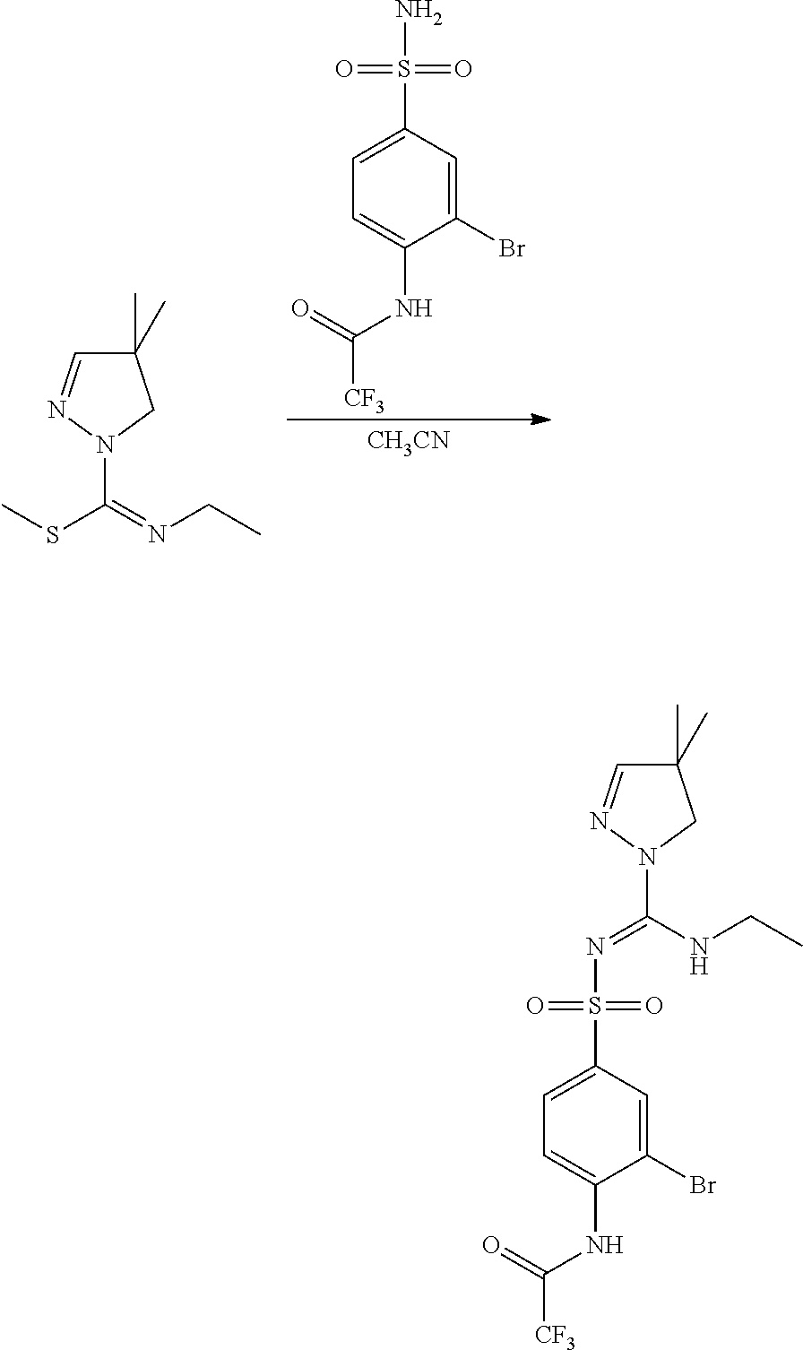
C1(C)(C)C=NN(C(SC)=NCC)C1.C1=C(S(N)(=O)=O)C=C(Br)C(NC([CF3])=O)=C1.[CH3CN].C1=C(S(N=C(NCC)N2N=CC(C)(C)C2)(=O)=O)C=C(Br)C(NC([CF3])=O)=C1
